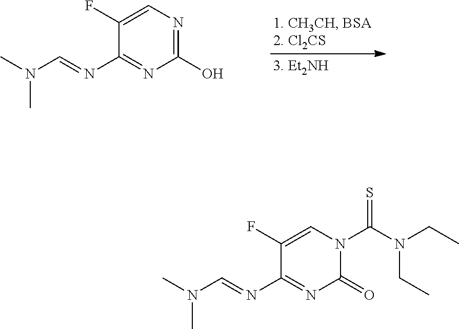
C1(O)=NC=C(F)C(N=CN(C)C)=N1.C1(=O)N(C(=S)N(CC)CC)C=C(F)C(N=CN(C)C)=N1
